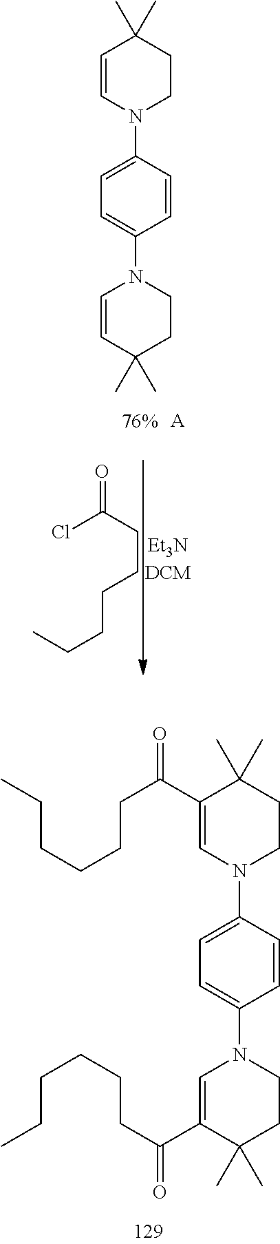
C1=CN(C2=CC=C(N3C=CC(C)(C)CC3)C=C2)CCC1(C)C.[A].ClC(CCCCCC)=O.C1(C(=O)CCCCCC)=CN(C2=CC=C(N3C=C(C(CCCCCC)=O)C(C)(C)CC3)C=C2)CCC1(C)C
